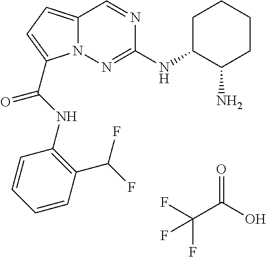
O=C(O)C(F)(F)F.N1=CC2=CC=C(C(NC3=C(C(F)F)C=CC=C3)=O)N2N=C1NC1C(N)CCCC1
